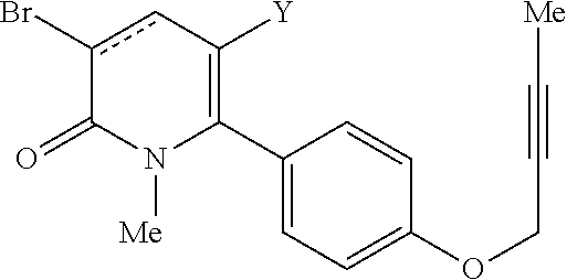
C1(C2=C([Y])cc(Br)C(=O)N2[Me])=CC=C(OCC#C[Me])C=C1
